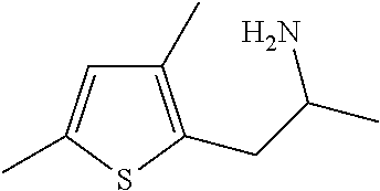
C1(C)=C(CC(N)C)SC(C)=C1
